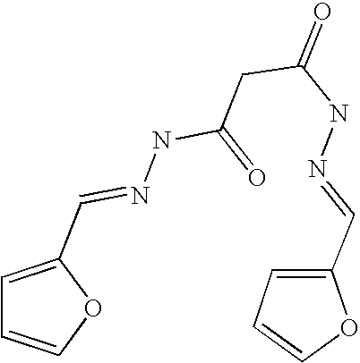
C1=C(C=NNC(CC(NN=CC2=CC=CO2)=O)=O)OC=C1
